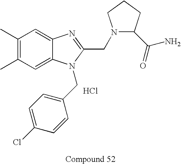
C1(C)=C(C)C=C2C(=C1)N=C(CN1C(C(N)=O)CCC1)N2CC1=CC=C(Cl)C=C1.Cl
